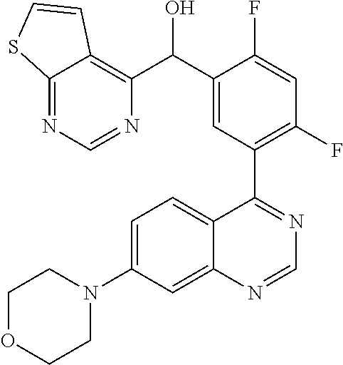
C12=NC=NC(C(C3=CC(C4=NC=NC5=CC(N6CCOCC6)=CC=C45)=C(F)C=C3F)O)=C1C=CS2
